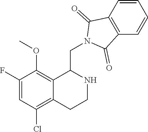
O(C)C1=C2C(=C(Cl)C=C1F)CCNC2CN1C(=O)C2=C(C1=O)C=CC=C2
